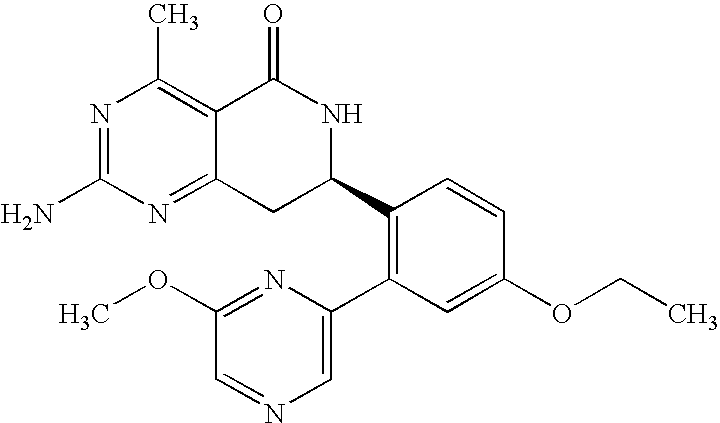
N1=C(N)N=C2C(=C1C)C(=O)NC(C1=C(C3=CN=CC(OC)=N3)C=C(OCC)C=C1)C2
